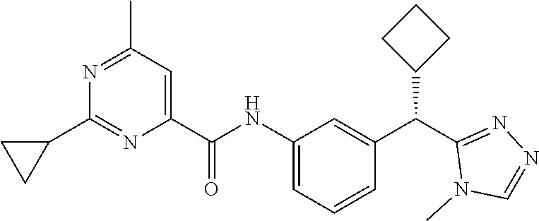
N(C1=CC=CC(C(C2=NN=CN2C)C2CCC2)=C1)C(C1=CC(C)=NC(C2CC2)=N1)=O
